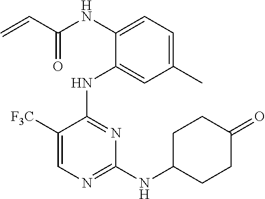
N(C1=CC=C(C)C=C1NC1=NC(NC2CCC(=O)CC2)=NC=C1[F3C])C(C=C)=O
